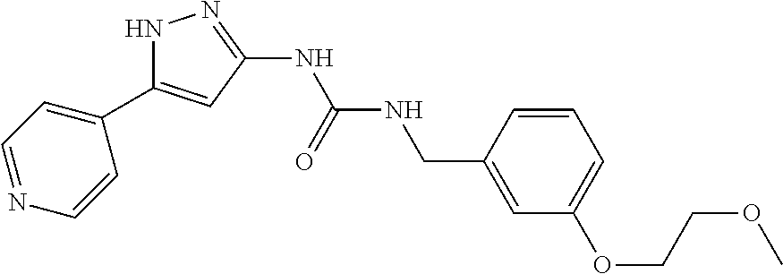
N1C(C2=CC=NC=C2)=CC(NC(NCC2=CC(OCCOC)=CC=C2)=O)=N1
